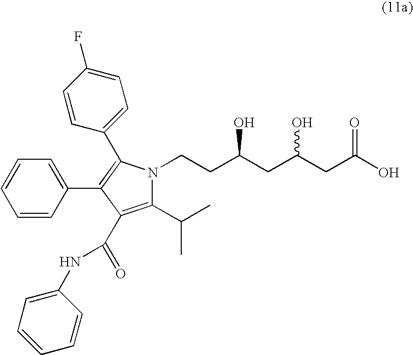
C1=CC(C2=C(C3=CC=C(F)C=C3)N(CCC(CC(CC(O)=O)O)O)C(C(C)C)=C2C(=O)NC2=CC=CC=C2)=CC=C1
